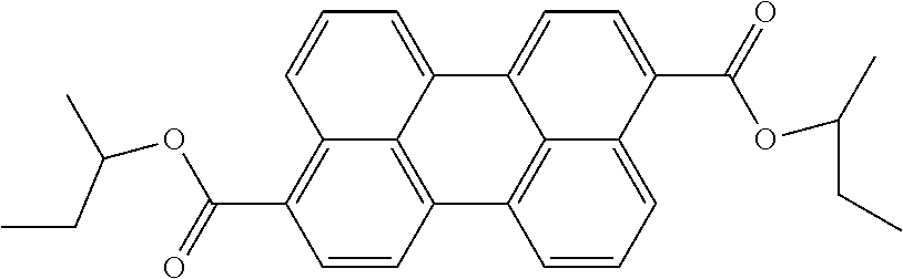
C1=CC2=C3C(=C1C(=O)OC(C)CC)C=CC=C3C1=CC=C(C(=O)OC(CC)C)C3=CC=CC2=C13
